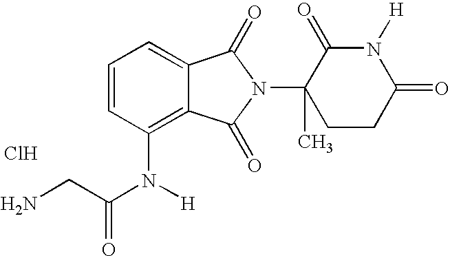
C1=CC(N(C(CN)=O)[H])=C2C(=C1)C(=O)N(C1(C)CCC(=O)N([H])C1=O)C2=O.Cl
